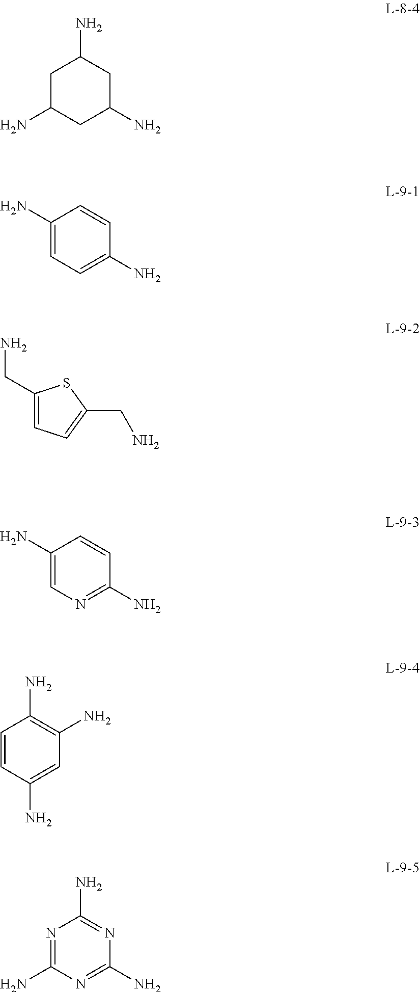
NC1CC(N)CC(N)C1.C1(N)=CC=C(N)C=C1.NCC1=CC=C(CN)S1.C1(N)=CN=C(N)C=C1.C1=CC(N)=CC(N)=C1N.N1=C(N)N=C(N)N=C1N
